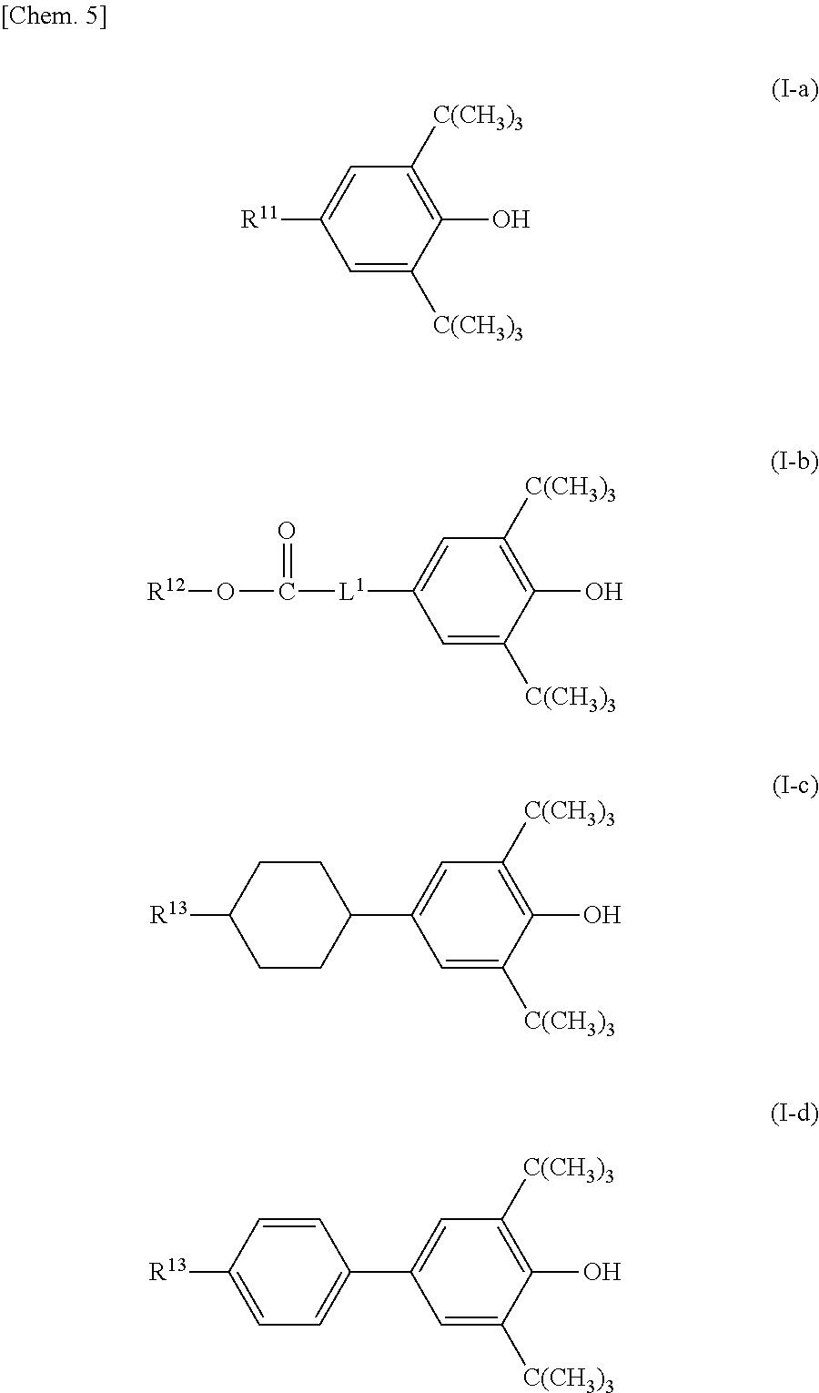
C1=C([R11])C=C([C(CH3)3])C(O)=C1[C(CH3)3].C1=C([L1]C(O[R12])=O)C=C([C(CH3)3])C(O)=C1[C(CH3)3].C1=C(C2CCC([R13])CC2)C=C([C(CH3)3])C(O)=C1[C(CH3)3].C1=C(C2=CC=C([R13])C=C2)C=C([C(CH3)3])C(O)=C1[C(CH3)3]
